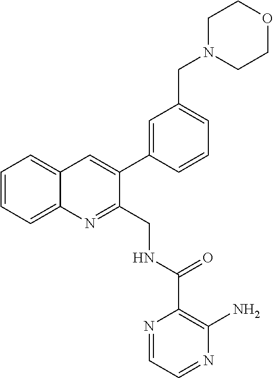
C1=CC=C2C(=C1)C=C(C1=CC(CN3CCOCC3)=CC=C1)C(CNC(C1=C(N)N=CC=N1)=O)=N2
